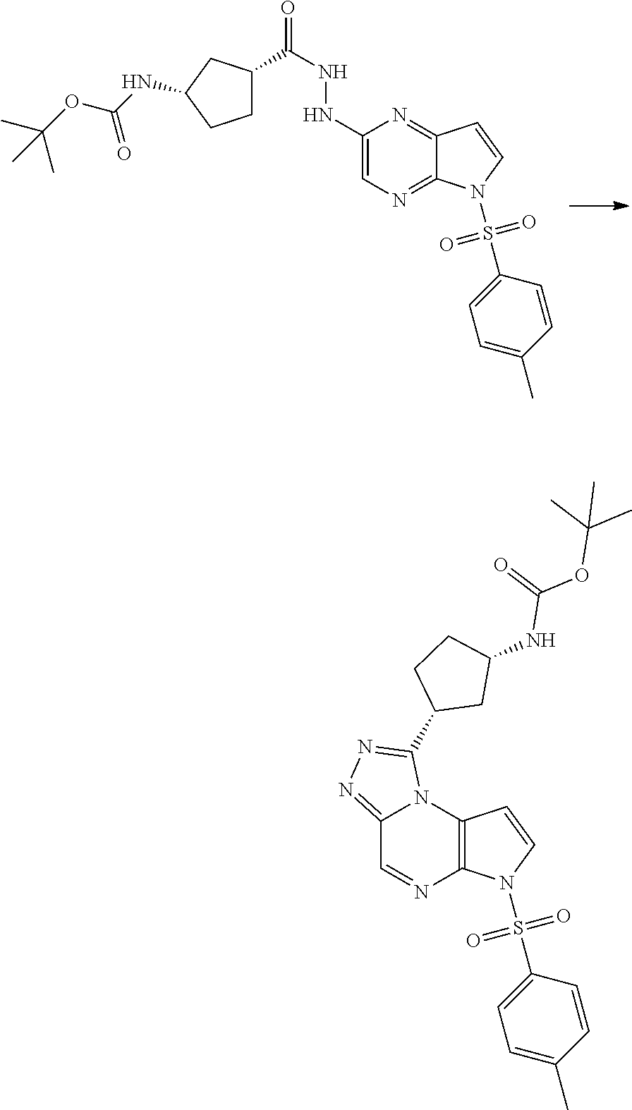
C12=NN=C(C3CC(NC(OC(C)(C)C)=O)CC3)N1C1=C(N=C2)N(S(C2=CC=C(C)C=C2)(=O)=O)C=C1.C1(NNC(=O)C2CCC(NC(=O)OC(C)(C)C)C2)=CN=C2C(=N1)C=CN2S(C1=CC=C(C)C=C1)(=O)=O
